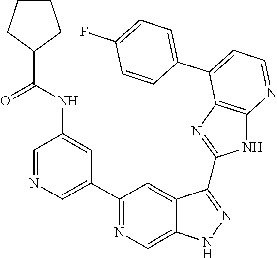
C1=NC=C(C2=NC=C3C(=C2)C(C2=NC4=C(N2)N=CC=C4C2=CC=C(F)C=C2)=NN3)C=C1NC(C1CCCC1)=O
